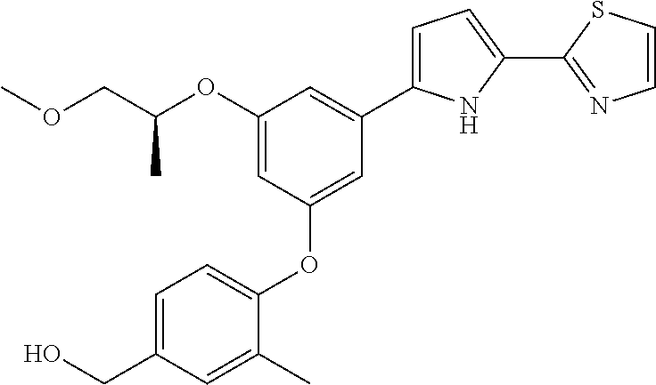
C1(OC(COC)C)=CC(OC2=CC=C(CO)C=C2C)=CC(C2=CC=C(C3=NC=CS3)N2)=C1
